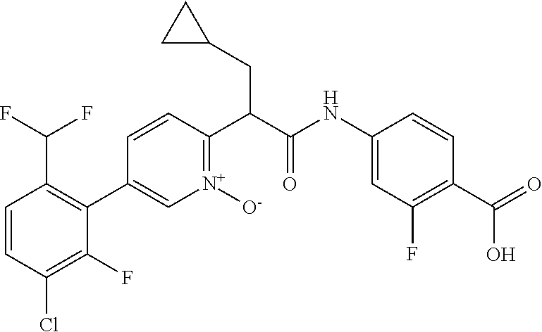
C1=CC(Cl)=C(F)C(C2=C[N+]([O-])=C(C(CC3CC3)C(=O)NC3=CC(F)=C(C(O)=O)C=C3)C=C2)=C1C(F)F
